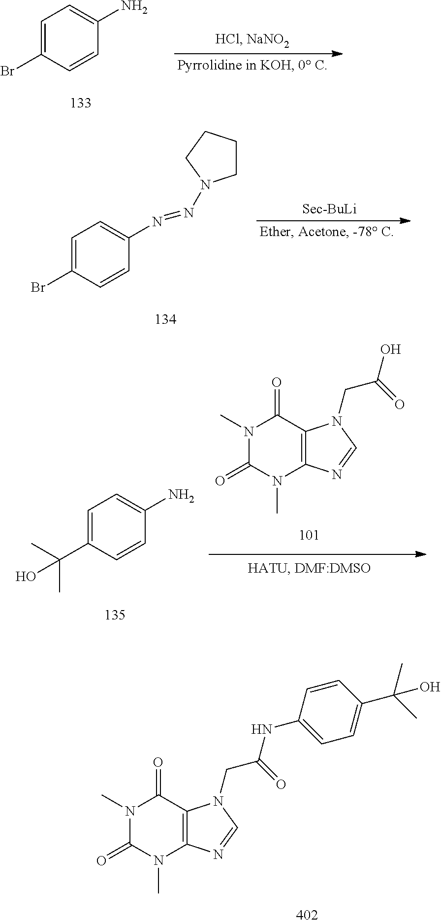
C1=C(Br)C=CC(N)=C1.C1=C(Br)C=CC(N=NN2CCCC2)=C1.C1=C(C(C)(C)O)C=CC(N)=C1.C12=C(C(=O)N(C)C(=O)N1C)N(CC(=O)O)C=N2.N1(C)C(=O)N(C)C2=C(C1=O)N(CC(=O)NC1=CC=C(C(C)(C)O)C=C1)C=N2
